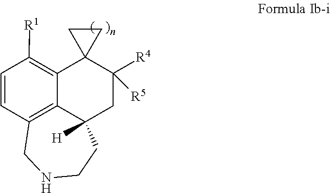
C1=CC2=C3C(=C1[R1])C1(C([R4])([R5])CC3([H])CCNC2)CC1
